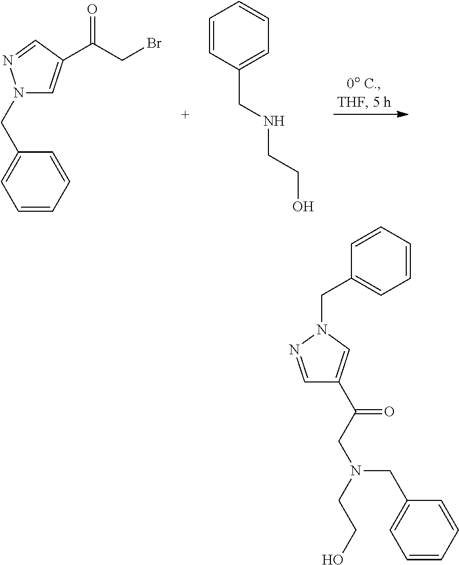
N1(CC2=CC=CC=C2)C=C(C(CBr)=O)C=N1.C1=CC(CNCCO)=CC=C1.C1=NN(CC2=CC=CC=C2)C=C1C(CN(CCO)CC1=CC=CC=C1)=O
